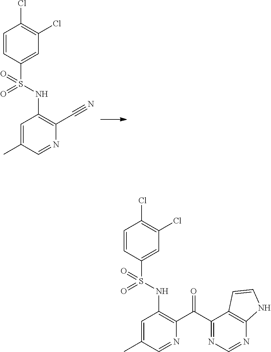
C1=C(C)C=NC(C#N)=C1NS(C1=CC(Cl)=C(Cl)C=C1)(=O)=O.C1=C(C)C=NC(C(C2=NC=NC3=C2C=CN3)=O)=C1NS(C1=CC(Cl)=C(Cl)C=C1)(=O)=O
